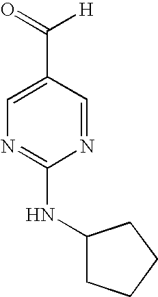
C1(C(=O)[H])=CN=C(NC2CCCC2)N=C1
